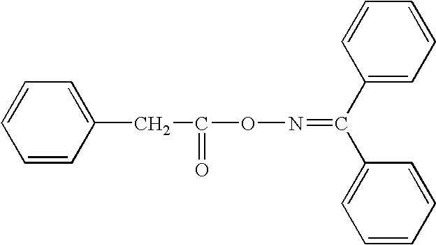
C1=CC=CC(CC(ON=C(C2=CC=CC=C2)C2=CC=CC=C2)=O)=C1
